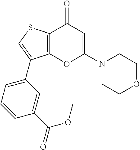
C12=C(SC=C1C1=CC=CC(C(=O)OC)=C1)C(=O)C=C(N1CCOCC1)O2
